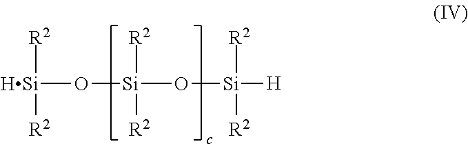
[HSi](O[Si]([R2])([R2])O[Si]([H])([R2])[R2])([R2])[R2]
